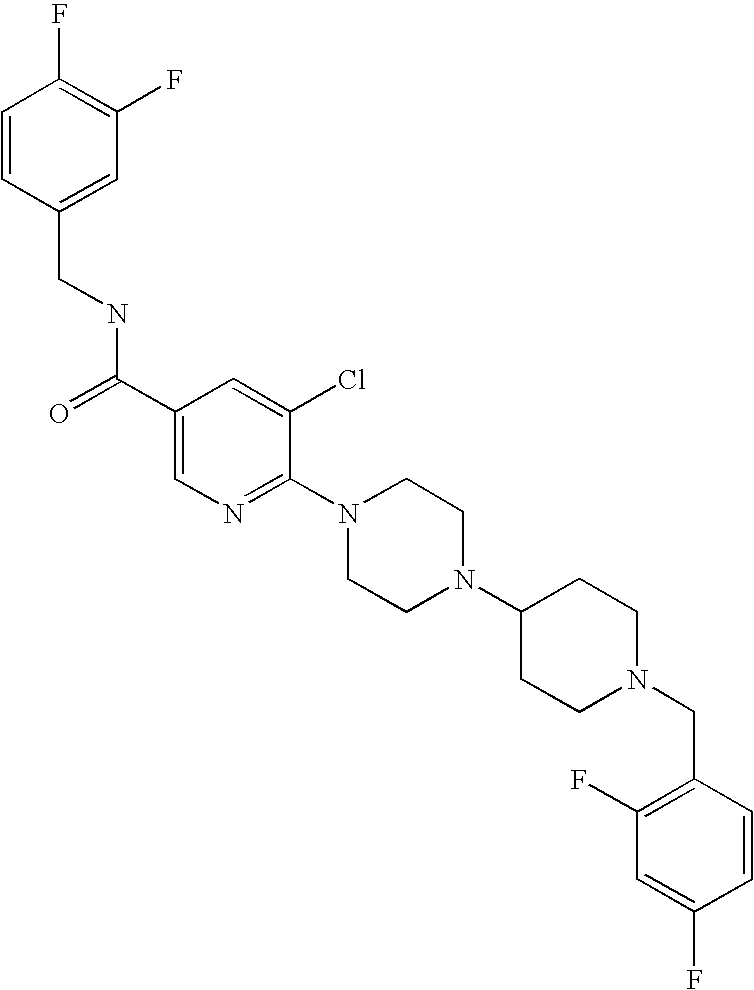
C1=CC(CNC(C2=CN=C(N3CCN(C4CCN(CC5=C(F)C=C(F)C=C5)CC4)CC3)C(Cl)=C2)=O)=CC(F)=C1F
